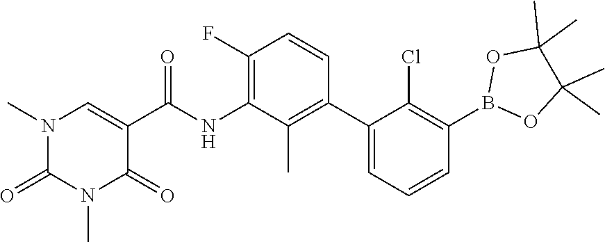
O1C(C)(C)C(C)(C)OB1C1=C(Cl)C(C2=C(C)C(NC(C3=CN(C)C(=O)N(C)C3=O)=O)=C(F)C=C2)=CC=C1
